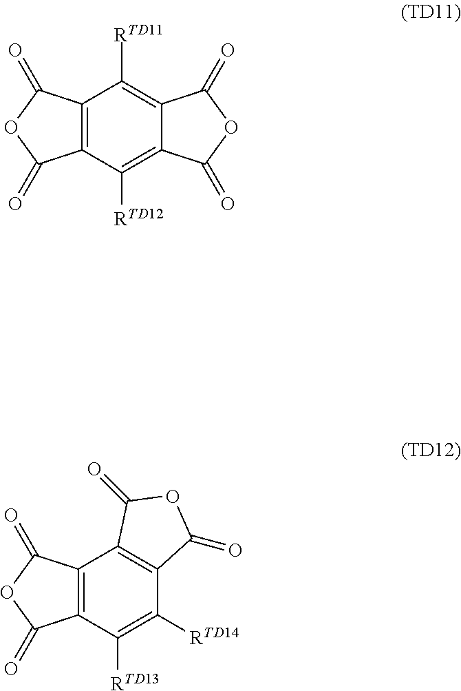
C12=C(C([RTD12])=C3C(=C1[RTD11])C(=O)OC3=O)C(=O)OC2=O.C12=C(C([RTD13])=C([RTD14])C3=C1C(=O)OC3=O)C(=O)OC2=O
